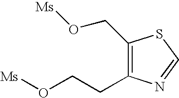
C1(CO[Ms])=C(CCO[Ms])N=CS1
